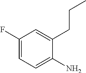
C1(F)=CC=C(N)C(CCC)=C1
